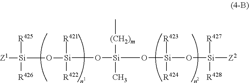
[Si]([R421])([R422])(O[Si]([(CH2)m]C)(C)O[Si]([R423])([R424])O[Si]([R427])([R428])[Z2])O[Si]([R425])([R426])[Z1]
